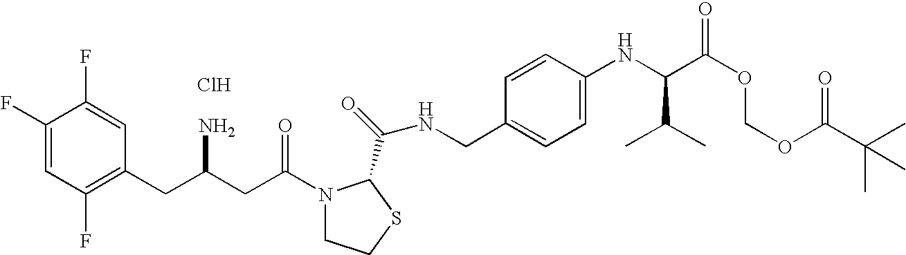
Cl.C1(F)=CC(F)=C(CC(CC(=O)N2CCSC2C(=O)NCC2=CC=C(NC(C(OCOC(=O)C(C)(C)C)=O)C(C)C)C=C2)N)C=C1F
